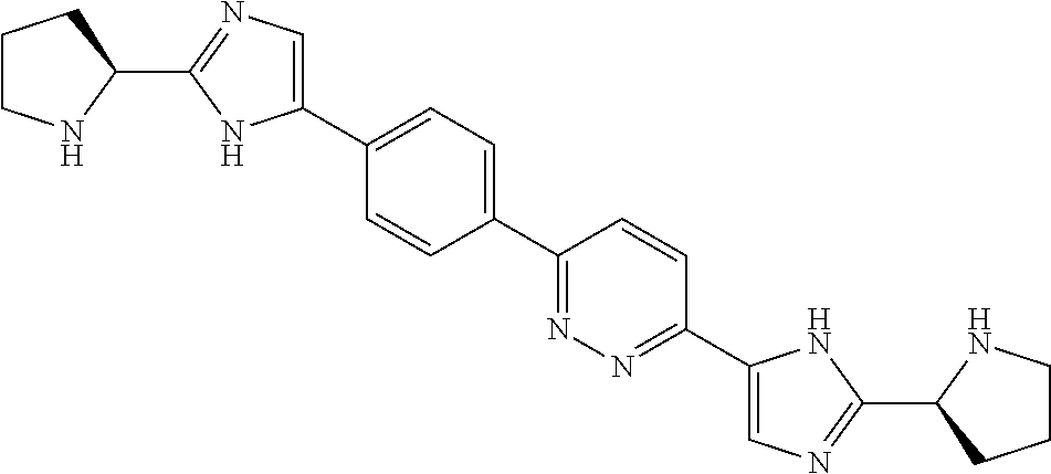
C1(C2=CC=C(C3=NN=C(C4=CN=C(C5CCCN5)N4)C=C3)C=C2)=CN=C(C2CCCN2)N1
